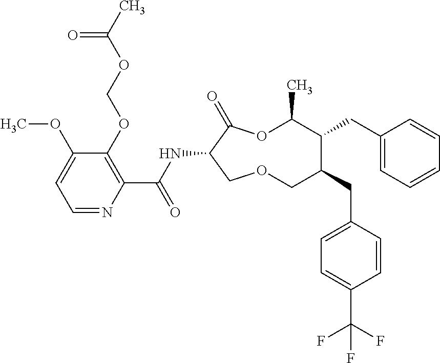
C1(OCOC(C)=O)=C(C(NC2C(=O)OC(C)C(CC3=CC=CC=C3)C(CC3=CC=C(C(F)(F)F)C=C3)COC2)=O)N=CC=C1OC
